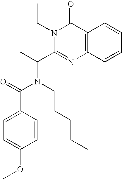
C1=C(C(=O)N(CCCCC)C(C)C2=NC3=C(C(=O)N2CC)C=CC=C3)C=CC(OC)=C1
